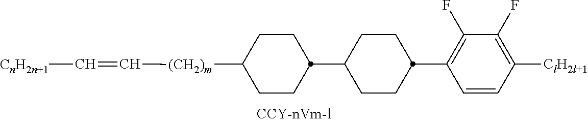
C1(F)=C(C2CCC(C3CCC([(CH2)m]C=C[CnH2n+1])CC3)CC2)C=CC([ClH2l+1])=C1F
